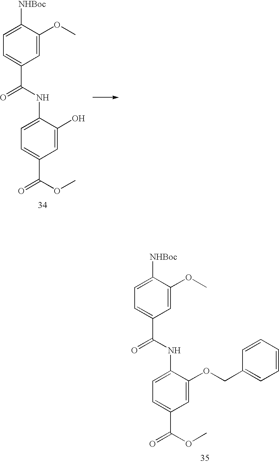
C1=C(OC)C([NHBoc])=CC=C1C(NC1=CC=C(C(OC)=O)C=C1OCC1=CC=CC=C1)=O.C1=C(OC)C([NHBoc])=CC=C1C(NC1=CC=C(C(OC)=O)C=C1O)=O
